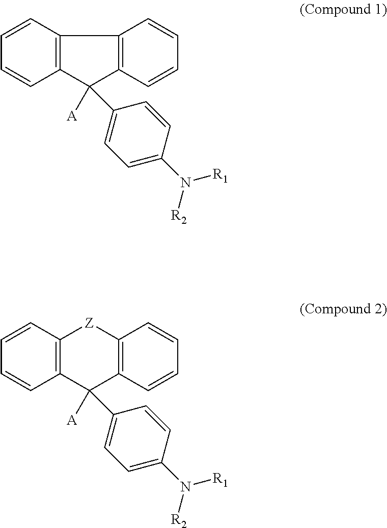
C12=C(C=CC=C1)C1=C(C2(C2=CC=C(N([R1])[R2])C=C2)[A])C=CC=C1.C12=C(C=CC=C1)[Z]C1=C(C2(C2=CC=C(N([R1])[R2])C=C2)[A])C=CC=C1
